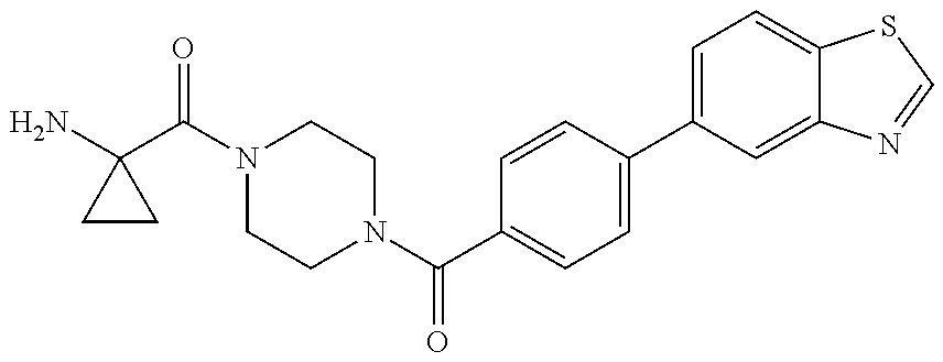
NC1(C(N2CCN(C(C3=CC=C(C4=CC=C5C(=C4)N=CS5)C=C3)=O)CC2)=O)CC1
